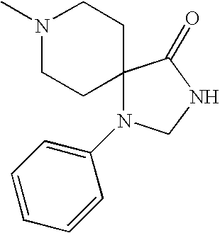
N1(C)CCC2(CC1)N(C1=CC=CC=C1)CNC2=O
